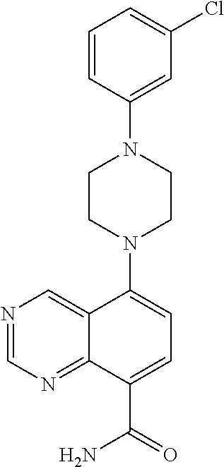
C1=CC(N2CCN(C3=CC=C(C(=O)N)C4=NC=NC=C43)CC2)=CC(Cl)=C1
